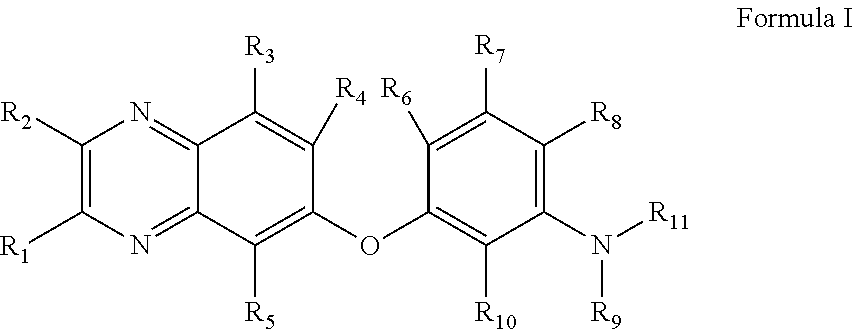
C1([R2])=C([R1])N=C2C(=N1)C([R3])=C([R4])C(OC1=C([R10])C(N([R11])[R9])=C([R8])C([R7])=C1[R6])=C2[R5]
